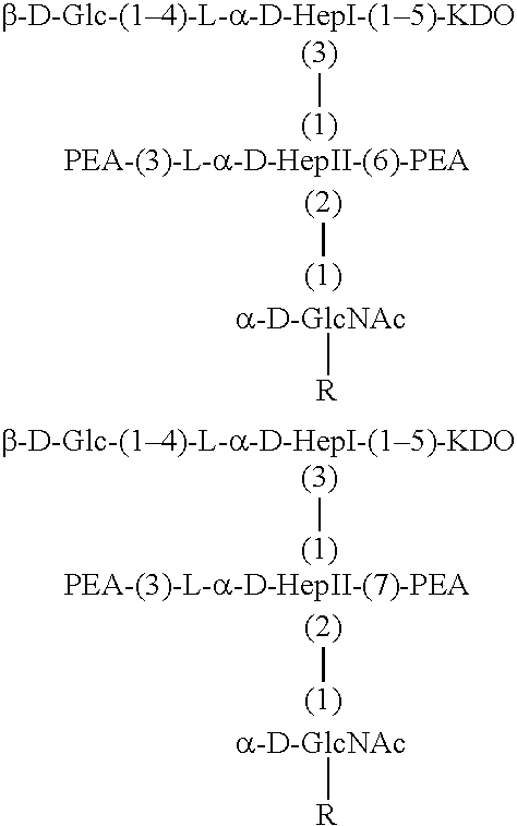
[(1)][(3)].[(1)][(2)].[R][a-D-GlcNAc].[(1)][(3)].[(1)][(2)].[R][a-D-GlcNAc]
